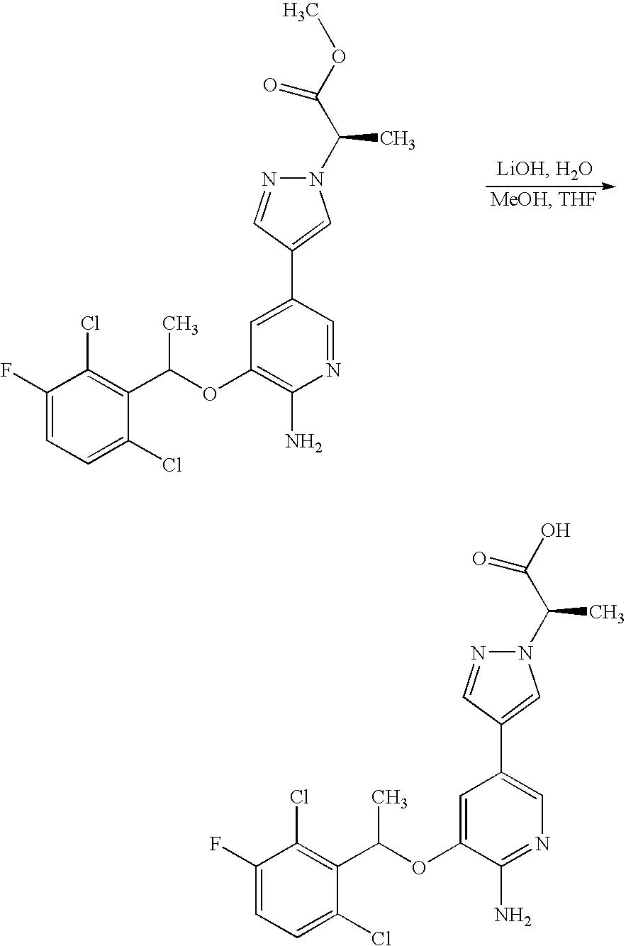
C1(F)=CC=C(Cl)C(C(C)OC2=CC(C3=CN(C(C(O)=O)C)N=C3)=CN=C2N)=C1Cl.C1(F)=CC=C(Cl)C(C(C)OC2=C(N)N=CC(C3=CN(C(C(OC)=O)C)N=C3)=C2)=C1Cl
